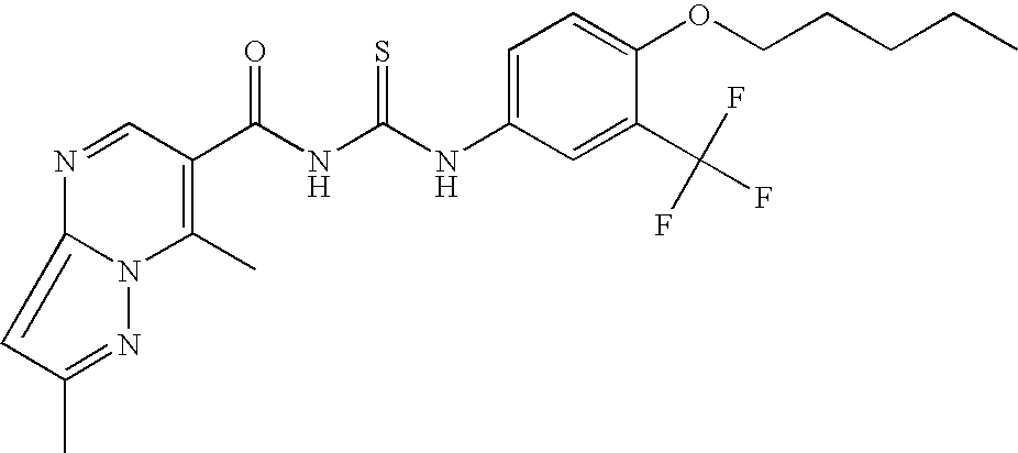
N(C(NC(=O)C1=C(C)N2N=C(C)C=C2N=C1)=S)C1=CC=C(OCCCCC)C(C(F)(F)F)=C1
